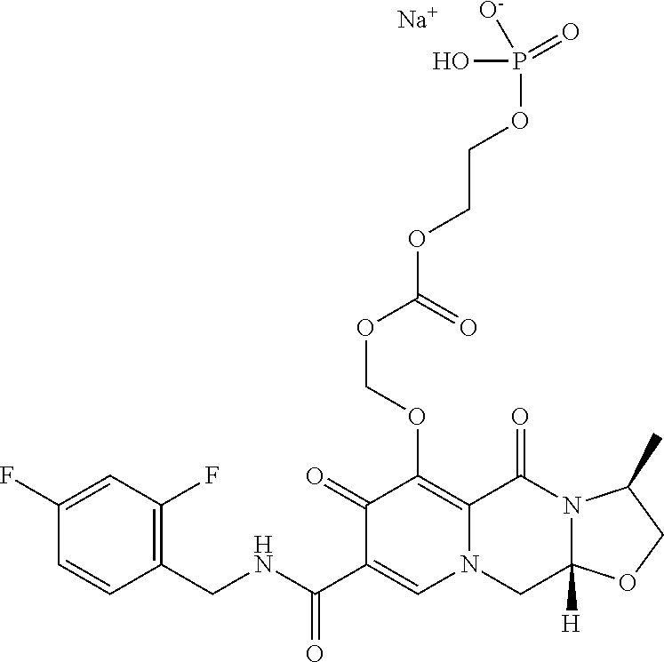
C1(CNC(=O)C2=CN3C(=C(OCOC(=O)OCCOP(O)([O-])=O)C2=O)C(=O)N2C([H])(C3)OCC2C)=C(F)C=C(F)C=C1.[Na]
